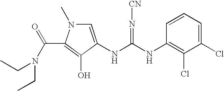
C1=C(NC(=N[CN])NC2=C(Cl)C(Cl)=CC=C2)C(O)=C(C(=O)N(CC)CC)N1C
